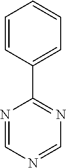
N1=CN=CN=C1C1=CC=CC=C1
